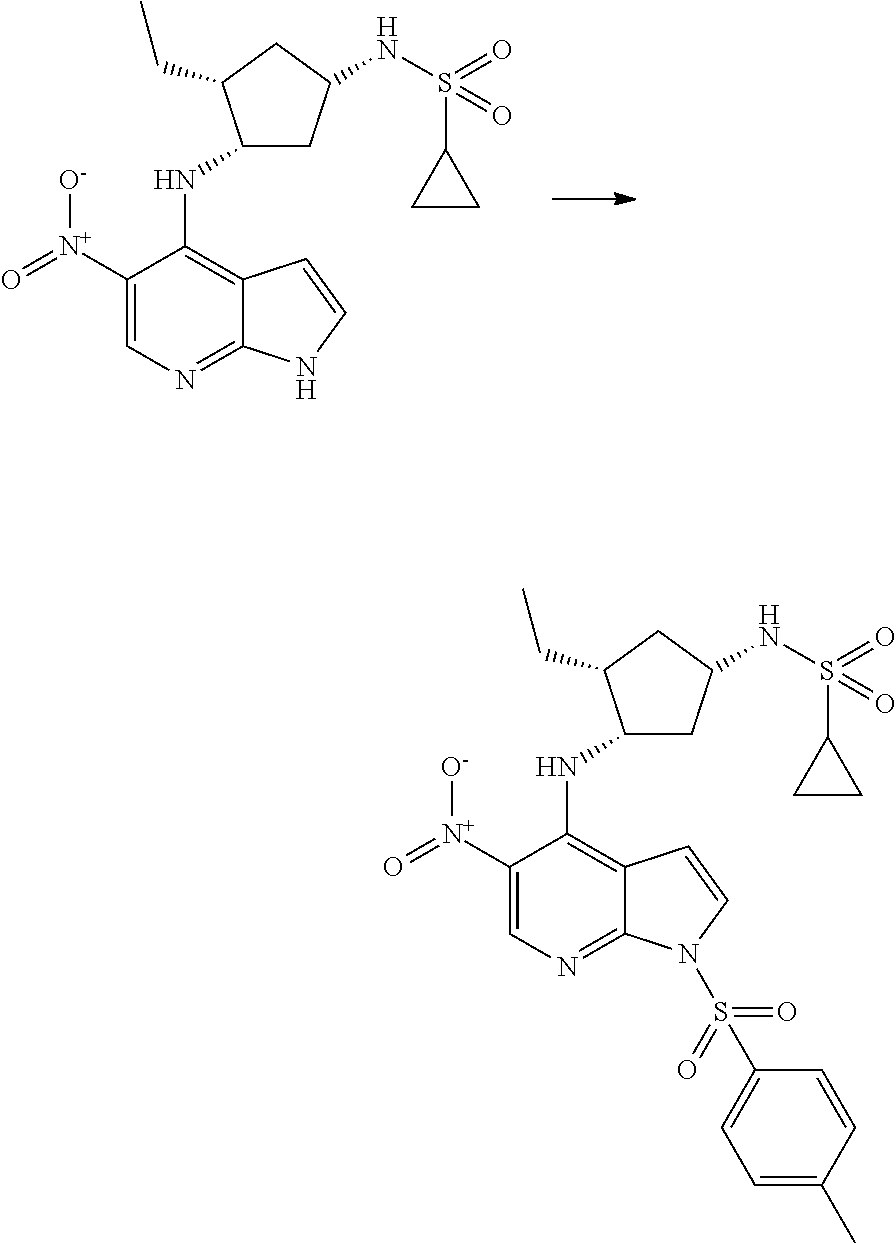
C1([N+](=O)[O-])=CN=C2C(=C1NC1CC(NS(=O)(C3CC3)=O)CC1CC)C=CN2.C1([N+](=O)[O-])=CN=C2C(=C1NC1CC(NS(=O)(C3CC3)=O)CC1CC)C=CN2S(=O)(=O)C1=CC=C(C)C=C1
